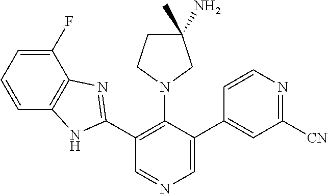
C1(C2=NC3=C(N2)C=CC=C3F)=C(N2CC(C)(N)CC2)C(C2=CC([CN])=NC=C2)=CN=C1
